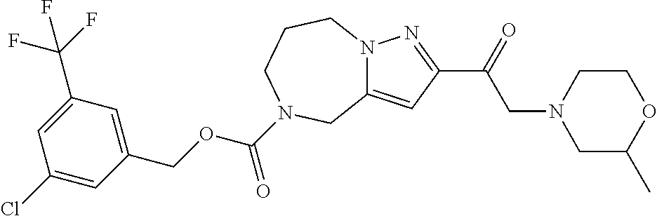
N12C(=CC(C(=O)CN3CC(C)OCC3)=N1)CN(C(OCC1=CC(C(F)(F)F)=CC(Cl)=C1)=O)CCC2
